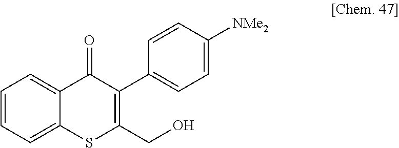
C1=CC=C2C(=C1)C(=O)C(C1=CC=C([NMe2])C=C1)=C(CO)S2
